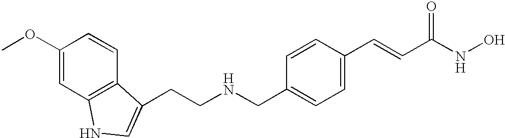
C1=CC2=C(C=C1OC)NC=C2CCNCC1=CC=C(C=CC(NO)=O)C=C1
